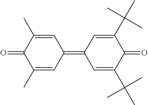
C1(C)=CC(=C2C=C(C(C)(C)C)C(=O)C(C(C)(C)C)=C2)C=C(C)C1=O
